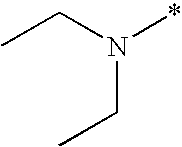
CCN(CC)*
